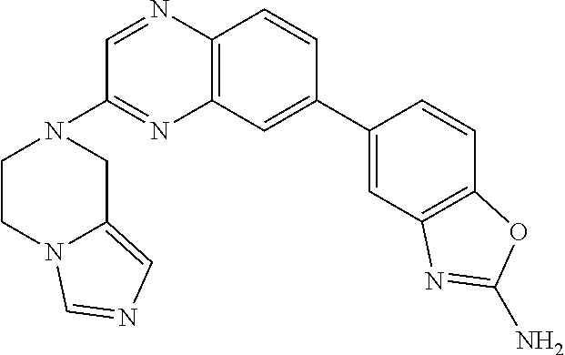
C12=C(C=CC(C3=CC4=C(C=C3)OC(N)=N4)=C1)N=CC(N1CCN3C(=CN=C3)C1)=N2
